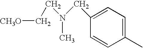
C1(C)=CC=C(CN(CC[CH3O])C)C=C1
